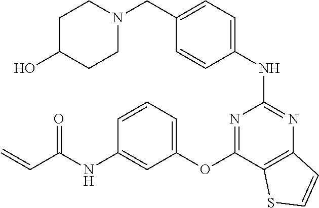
C1=CC(NC2=NC3=C(C(OC4=CC=CC(NC(C=C)=O)=C4)=N2)SC=C3)=CC=C1CN1CCC(O)CC1
